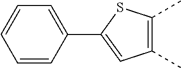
C1(C2=CC(C)=C(C)S2)=CC=CC=C1
